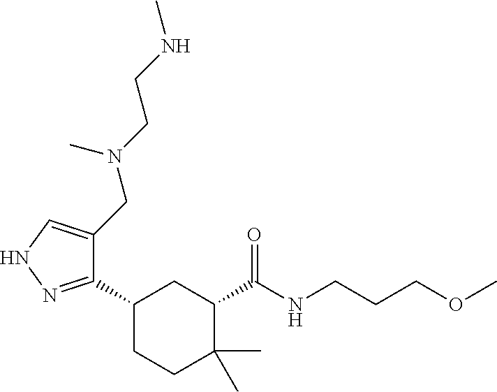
C1(C2CCC(C)(C)C(C(=O)NCCCOC)C2)=NNC=C1CN(C)CCNC
